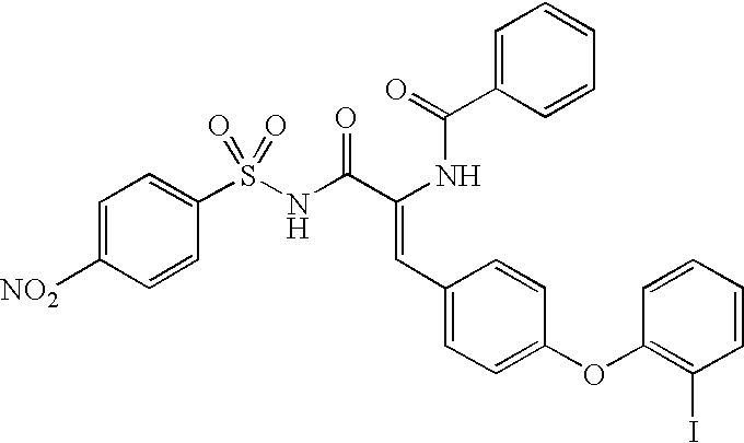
C(=O)(NC(C(NS(C1=CC=C([NO2])C=C1)(=O)=O)=O)=CC1=CC=C(OC2=C(I)C=CC=C2)C=C1)C1=CC=CC=C1
